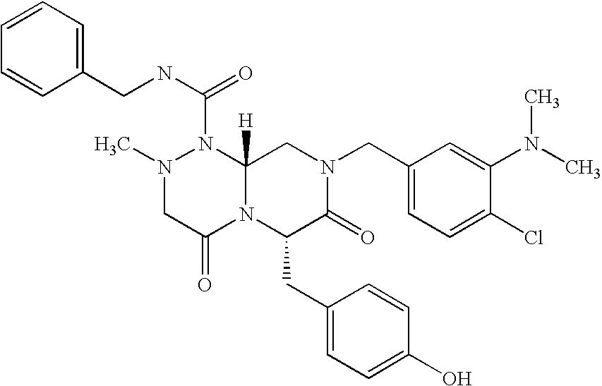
C1=CC=CC(CNC(N2N(C)CC(=O)N3C2([H])CN(CC2=CC=C(Cl)C(N(C)C)=C2)C(=O)C3CC2=CC=C(O)C=C2)=O)=C1
